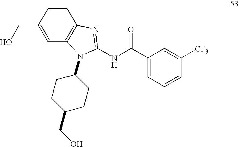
C1=C(CO)C=CC2=C1N(C1CCC(CO)CC1)C(NC(C1=CC=CC([CF3])=C1)=O)=N2
